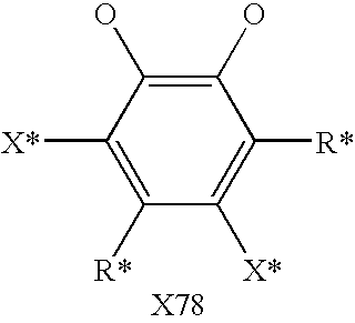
C1([X*])=C([R*])C(O)=C(O)C([X*])=C1[R*]
